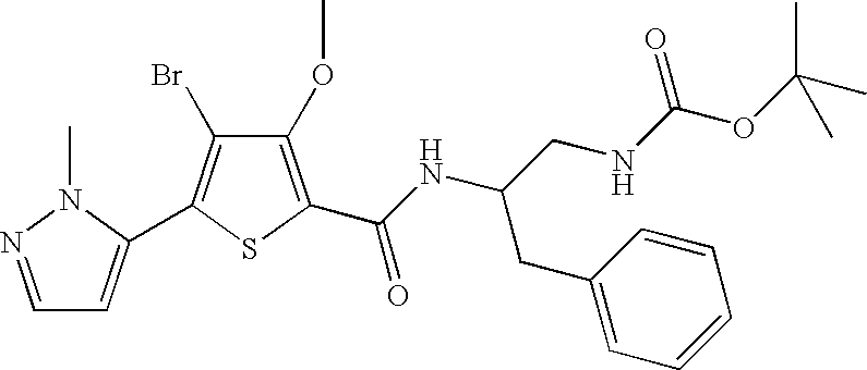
C1(OC)=C(C(NC(CNC(OC(C)(C)C)=O)CC2=CC=CC=C2)=O)SC(C2=CC=NN2C)=C1Br
